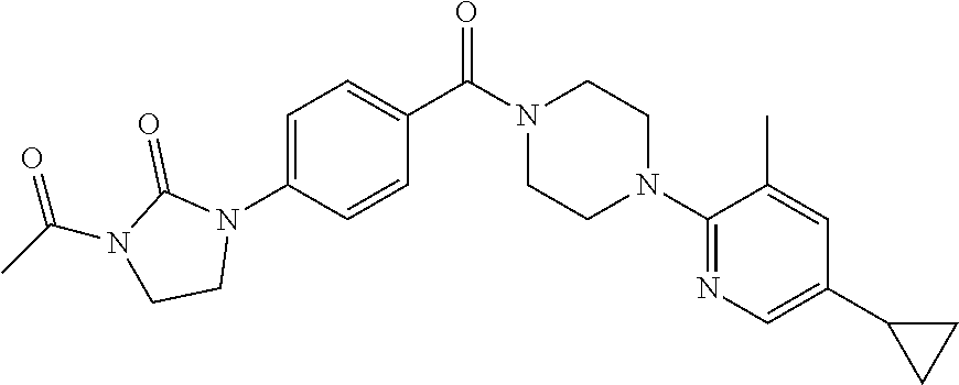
C1=C(N2C(=O)N(C(C)=O)CC2)C=CC(C(N2CCN(C3=NC=C(C4CC4)C=C3C)CC2)=O)=C1
